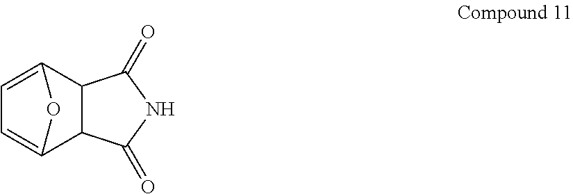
C1=C2C3C(C(=C1)O2)C(=O)NC3=O
